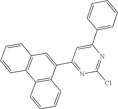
C1=CC=C(C2=CC(C3=CC4=C(C=CC=C4)C4=C3C=CC=C4)=NC(Cl)=N2)C=C1
